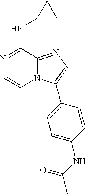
N1=C(NC2CC2)C2=NC=C(C3=CC=C(NC(C)=O)C=C3)N2C=C1
